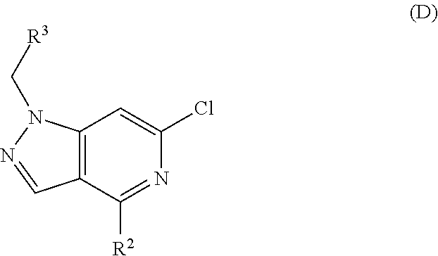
C12=C(C([R2])=NC(Cl)=C1)C=NN2C[R3]
